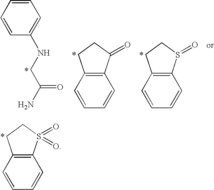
C1=CC=CC(NCC(N)=O)=C1.C12=C(C=CC=C1)CCS2=O.C12=C(C=CC=C1)CCC2=O.C12=C(C=CC=C1)CCS2(=O)=O
